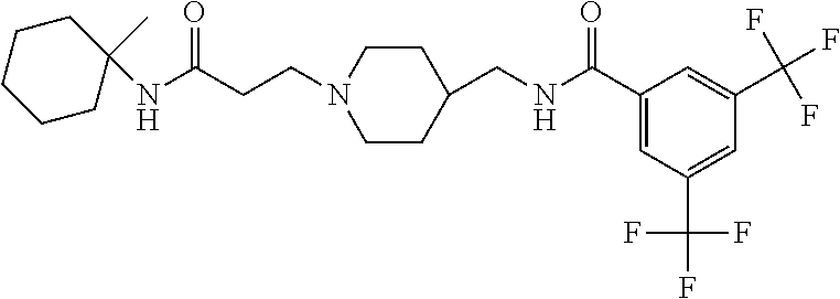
C1(CNC(C2=CC(C(F)(F)F)=CC(C(F)(F)F)=C2)=O)CCN(CCC(NC2(C)CCCCC2)=O)CC1
